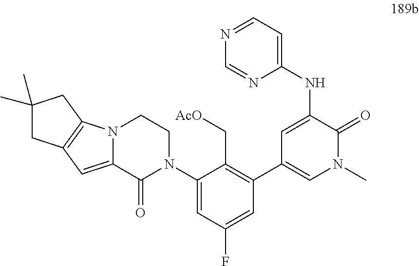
C1(C2=C(C[AcO])C(N3CCN4C(=CC5=C4CC(C)(C)C5)C3=O)=CC(F)=C2)=CN(C)C(=O)C(NC2=CC=NC=N2)=C1
